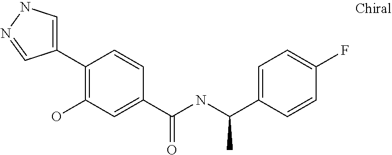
C1=C(C2=C(O)C=C(C(NC(C3=CC=C(F)C=C3)C)=O)C=C2)C=NN1
